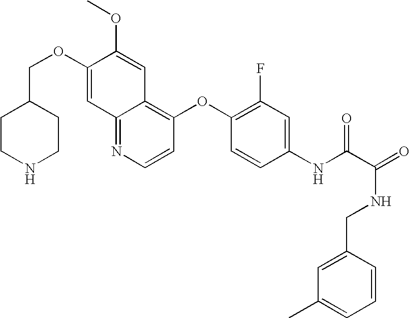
C(OC1=CC2=NC=CC(OC3=C(F)C=C(NC(C(=O)NCC4=CC(C)=CC=C4)=O)C=C3)=C2C=C1OC)C1CCNCC1
